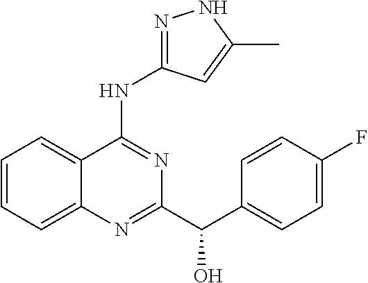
C1=C(F)C=CC(C(C2=NC3=CC=CC=C3C(NC3=NNC(C)=C3)=N2)O)=C1
